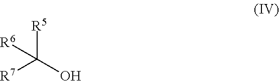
[R7]C(O)([R5])[R6]
